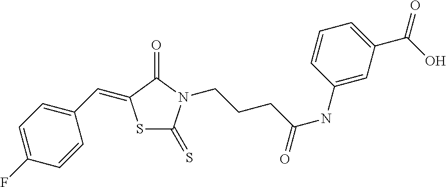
S1C(=S)N(CCCC(NC2=CC(C(O)=O)=CC=C2)=O)C(=O)C1=CC1=CC=C(F)C=C1
